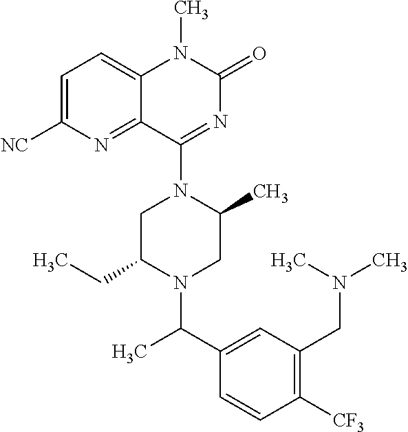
C1C(CC)N(C(C2=CC(CN(C)C)=C([CF3])C=C2)C)CC(C)N1C1=NC(=O)N(C)C2=CC=C([NC])N=C12
